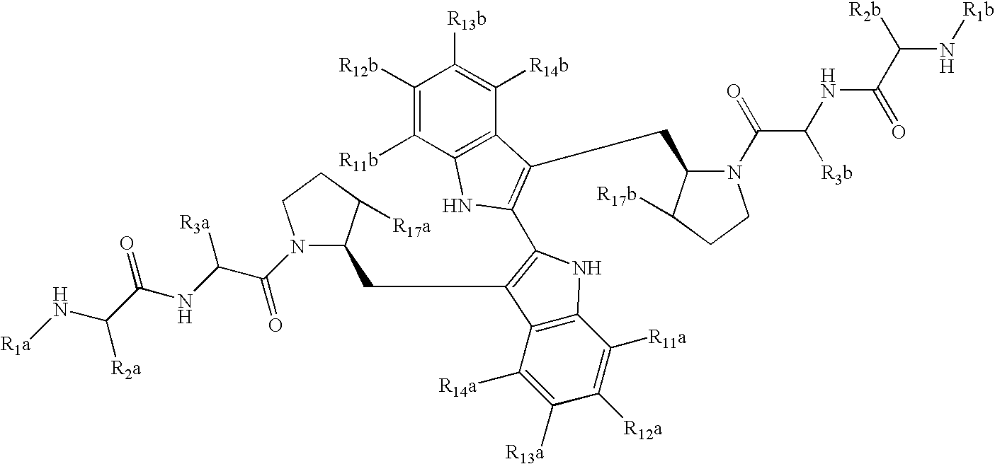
C1([R12b])=C([R11b])C2=C(C([R14b])=C1[R13b])C(CC1N(C(=O)C(NC(=O)C(N[R1b])[R2b])[R3b])CCC1[R17b])=C(C1=C(CC3C([R17a])CCN3C(C(NC(C(N[R1a])[R2a])=O)[R3a])=O)C3=C(C([R11a])=C([R12a])C([R13a])=C3[R14a])N1)N2
